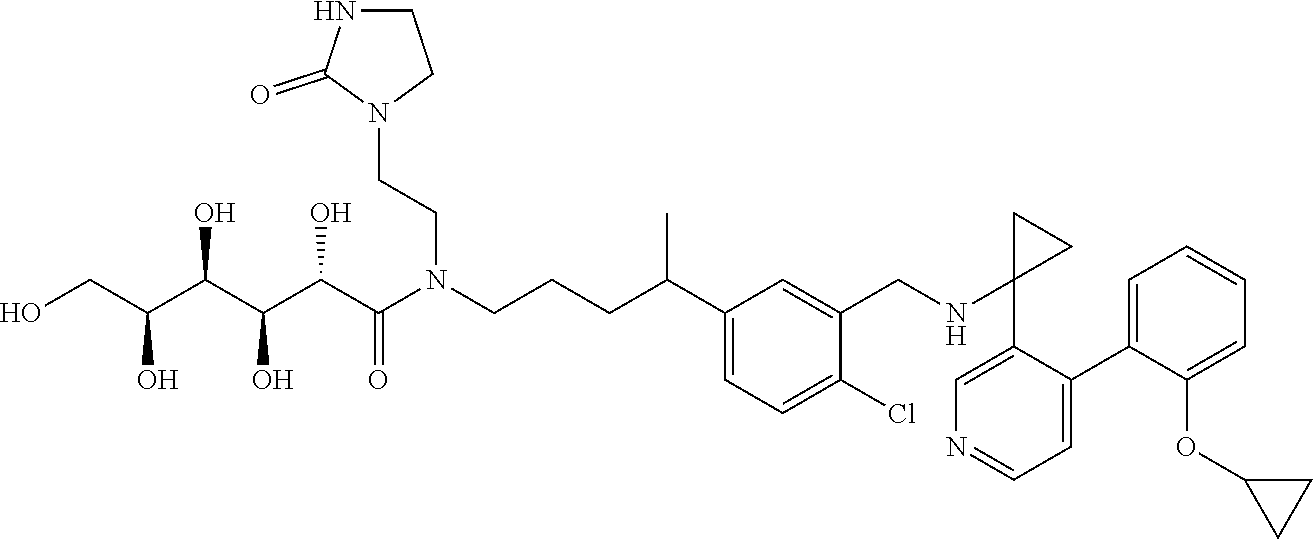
C1(C2=CC=NC=C2C2(NCC3=CC(C(CCCN(C(C(C(C(C(CO)O)O)O)O)=O)CCN4C(=O)NCC4)C)=CC=C3Cl)CC2)=CC=CC=C1OC1CC1
